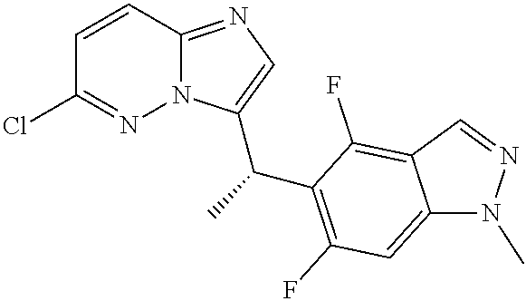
C1=CC2=NC=C(C(C3=C(F)C=C4C(=C3F)C=NN4C)C)N2N=C1Cl
